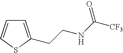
C1=C(CCNC([CF3])=O)SC=C1
